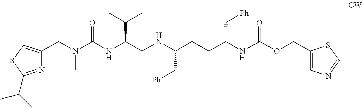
C(N(C(NC(CNC(CCC(NC(OCC1=CN=CS1)=O)C[Ph])C[Ph])C(C)C)=O)C)C1=CSC(C(C)C)=N1
